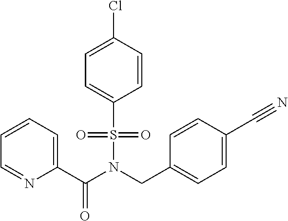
C1=CC=C(C(N(S(=O)(=O)C2=CC=C(Cl)C=C2)CC2=CC=C(C#N)C=C2)=O)N=C1
